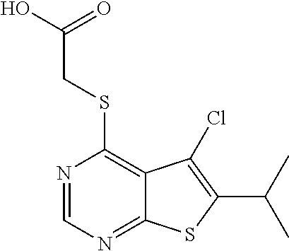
N1=CN=C2C(=C1SCC(O)=O)C(Cl)=C(C(C)C)S2
